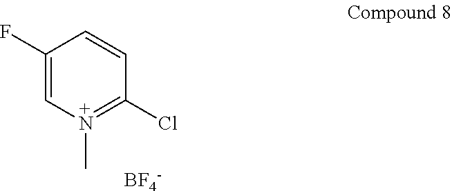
C1(F)=CN(C)=C(Cl)C=C1.[BF4-]
